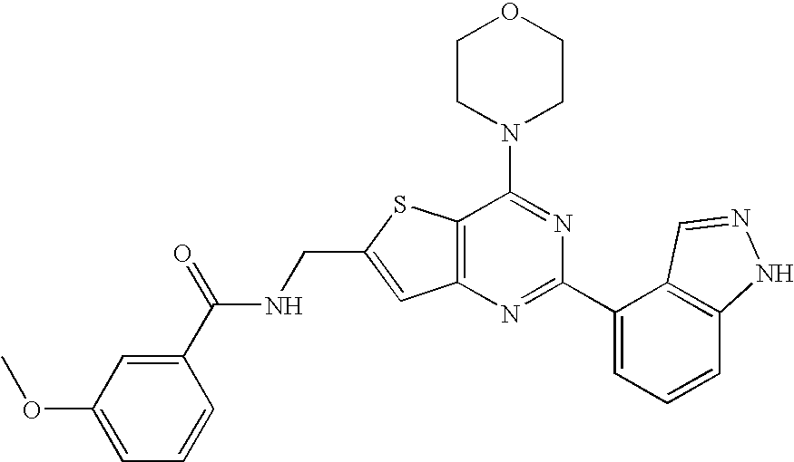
C1CN(C2=NC(C3=CC=CC4=C3C=NN4)=NC3=C2SC(CNC(C2=CC(OC)=CC=C2)=O)=C3)CCO1
